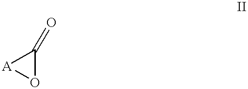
C1(=O)[A]O1
